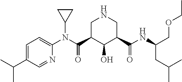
C1=C(C(C)C)C=NC(N(C(C2C(O)C(C(NC(COCC)CC(C)C)=O)CNC2)=O)C2CC2)=C1
